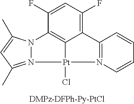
C12=C(F)C=C(F)C3=C1[Pt](Cl)(N1=C(C)C=C(C)N31)N1=C2C=CC=C1
